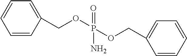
C1=CC(COP(OCC2=CC=CC=C2)(=O)N)=CC=C1
